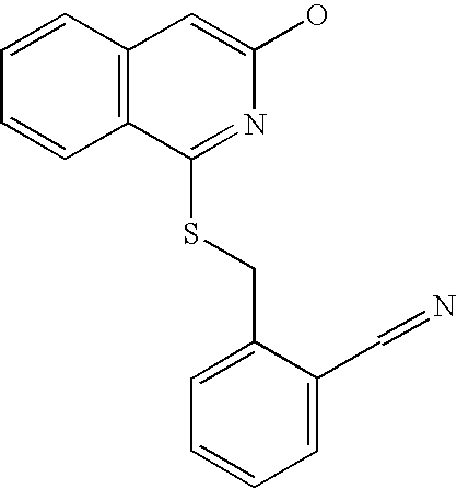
C12=C(C=C(O)N=C1SCC1=CC=CC=C1C=N)C=CC=C2
